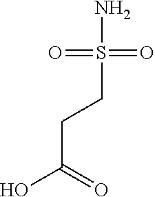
S(=O)(CCC(O)=O)(=O)N
